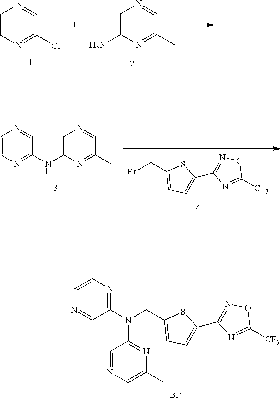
C1=CN=C(Cl)C=N1.C1(N)=CN=CC(C)=N1.N1=C(N(CC2=CC=C(C3=NOC([CF3])=N3)S2)C2=NC(C)=CN=C2)C=NC=C1.[BP].BrCC1=CC=C(C2=NOC([CF3])=N2)S1.C1=CN=C(NC2=CN=CC(C)=N2)C=N1
